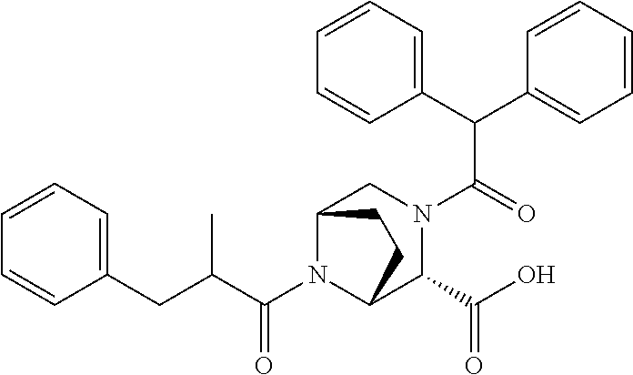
C(N1C2C(C(=O)O)N(C(C(C3=CC=CC=C3)C3=CC=CC=C3)=O)CC1CC2)(C(CC1=CC=CC=C1)C)=O
